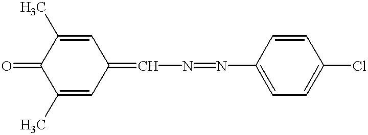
C1(C)=CC(=CN=NC2=CC=C(Cl)C=C2)C=C(C)C1=O
